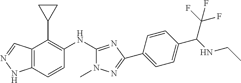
C12=C(C=CC(NC3=NC(C4=CC=C(C(NCC)C(F)(F)F)C=C4)=NN3C)=C1C1CC1)NN=C2
